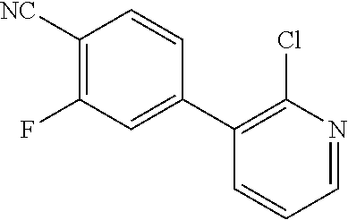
C1([NC])=C(F)C=C(C2=C(Cl)N=CC=C2)C=C1
